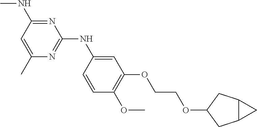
C1(C)=CC(NC)=NC(NC2=CC(OCCOC3CC4C(C3)C4)=C(OC)C=C2)=N1
